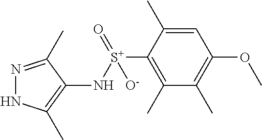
N1=C(C)C(N[S+](=O)([O-])C2=C(C)C(C)=C(OC)C=C2C)=C(C)N1
